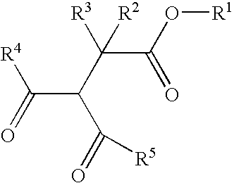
C(C([R4])=O)(C([R3])(C(=O)O[R1])[R2])C(=O)[R5]
